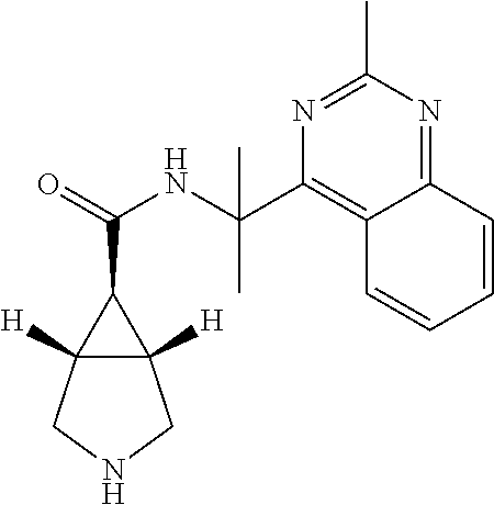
C12([H])C([H])(CNC1)C2C(=O)NC(C1=C2C(=NC(C)=N1)C=CC=C2)(C)C
